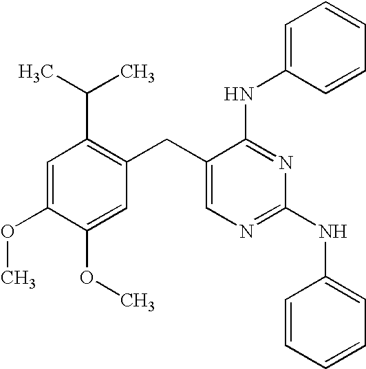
C1=C(OC)C(OC)=CC(CC2=CN=C(NC3=CC=CC=C3)N=C2NC2=CC=CC=C2)=C1C(C)C
